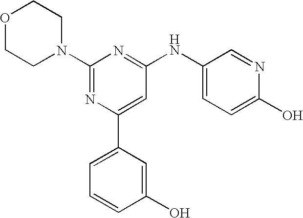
C1(N2CCOCC2)=NC(C2=CC=CC(O)=C2)=CC(NC2=CC=C(O)N=C2)=N1
